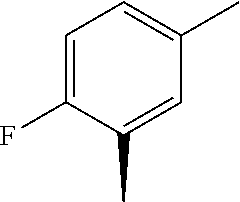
C1=C(F)C(C)=CC(C)=C1
